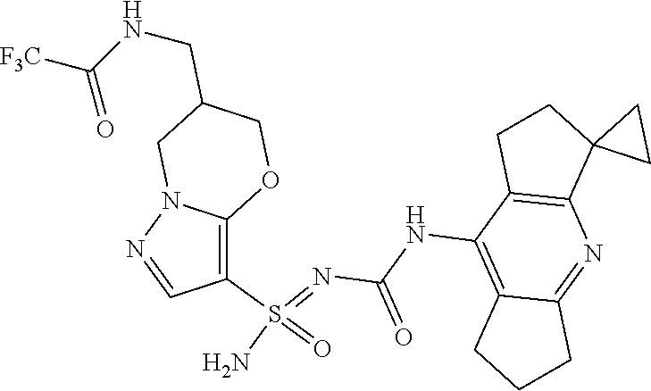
C(NC1=C2C(=NC3=C1CCC31CC1)CCC2)(N=S(N)(=O)C1=C2N(N=C1)CC(CNC([F3C])=O)CO2)=O
